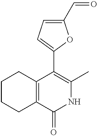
C1CCC2=C(C1)C(=O)NC(C)=C2C1=CC=C(C=O)O1
